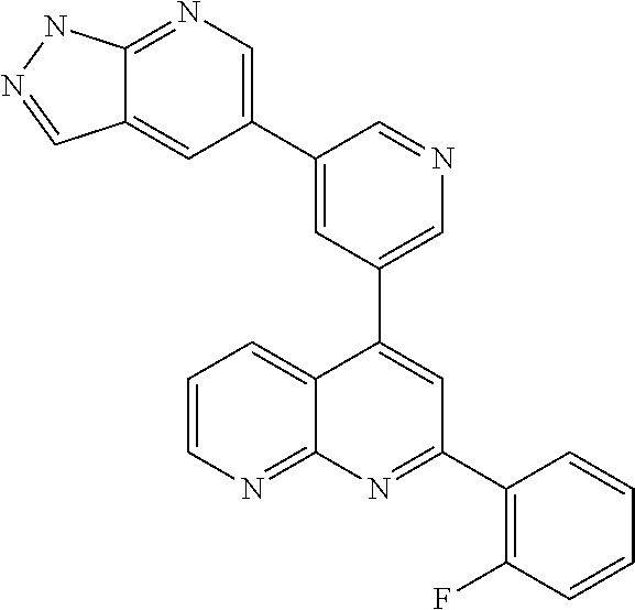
C1=C(C2=CN=C3C(=C2)C=NN3)C=NC=C1C1=CC(C2=C(F)C=CC=C2)=NC2=NC=CC=C12
